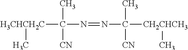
[H3CHCH2C](C(C)([CN])N=NC(C)([CN])[CH2CHCH3]C)C
